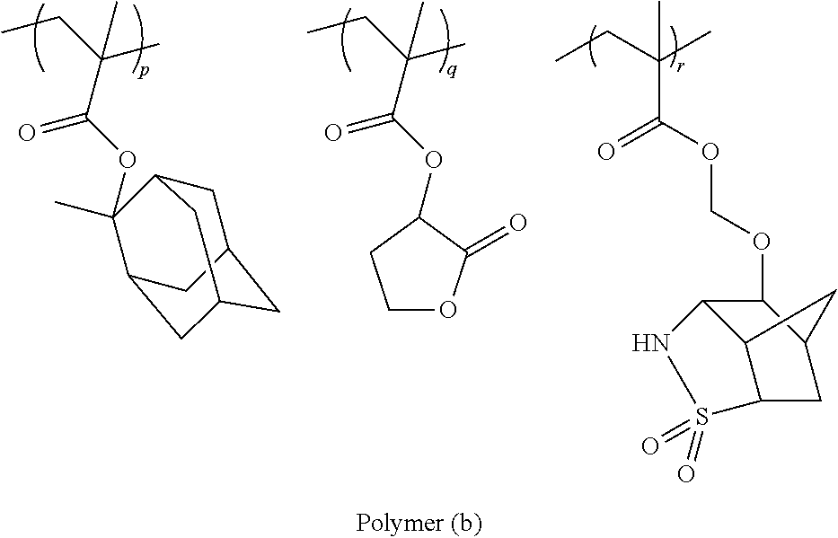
C(C(OC1(C)C2CC3CC(CC1C3)C2)=O)(CC)(C)C.C(C(OC1C(=O)OCC1)=O)(CC)(C)C.C(C(OCOC1C2C3C(CC1C3)S(=O)(=O)N2)=O)(C)(CC)C
